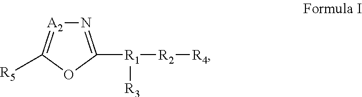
N1=C([R1]([R2][R4])[R3])OC([R5])=[A2]1
